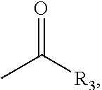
O=C([R3])C
